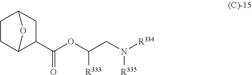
C1CC2C(C(=O)OC([R333])CN([R335])[R334])CC1O2
